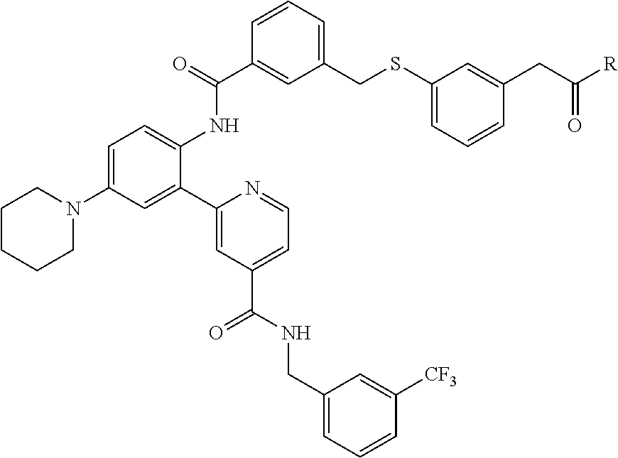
C1=C(N2CCCCC2)C=C(C2=CC(C(NCC3=CC=CC([CF3])=C3)=O)=CC=N2)C(NC(C2=CC(CSC3=CC=CC(CC([R])=O)=C3)=CC=C2)=O)=C1
